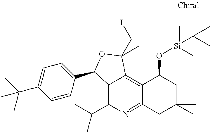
C12=C(C(C)C)N=C3C(=C1C(CI)(C)OC2C1=CC=C(C(C)(C)C)C=C1)C(O[Si](C)(C(C)(C)C)C)CC(C)(C)C3
